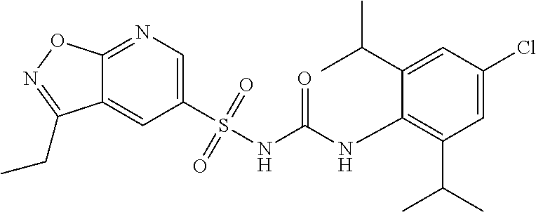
C12=CC(S(NC(NC3=C(C(C)C)C=C(Cl)C=C3C(C)C)=O)(=O)=O)=CN=C1ON=C2CC
